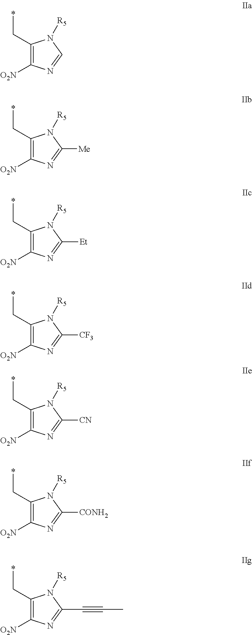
C1(C*)=C([O2N])N=CN1[R5].C1(C*)=C([O2N])N=C([Me])N1[R5].C1(C*)=C([O2N])N=C([Et])N1[R5].C1(C*)=C([O2N])N=C([CF3])N1[R5].C1(C*)=C([O2N])N=C([CN])N1[R5].C1(C*)=C([O2N])N=C([CONH2])N1[R5].C1(C*)=C([O2N])N=C(C#CC)N1[R5]
